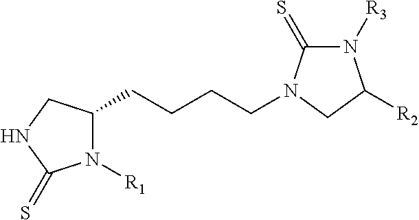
N1([R1])C(CCCCN2C(=S)N([R3])C([R2])C2)CNC1=S
